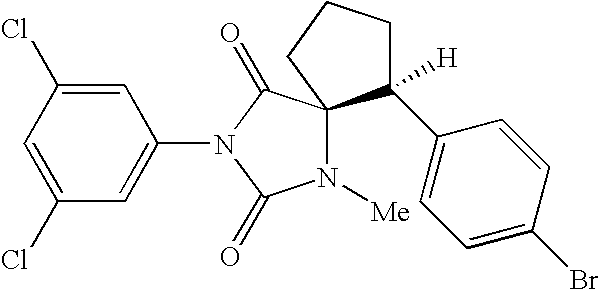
C1(Cl)=CC(N2C(=O)N([Me])C3(C2=O)C(C2=CC=C(Br)C=C2)([H])CCC3)=CC(Cl)=C1
